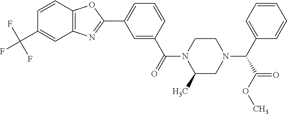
C1=C(C(=O)N2C(C)CN(C(C3=CC=CC=C3)C(OC)=O)CC2)C=CC=C1C1=NC2=C(O1)C=CC(C(F)(F)F)=C2
